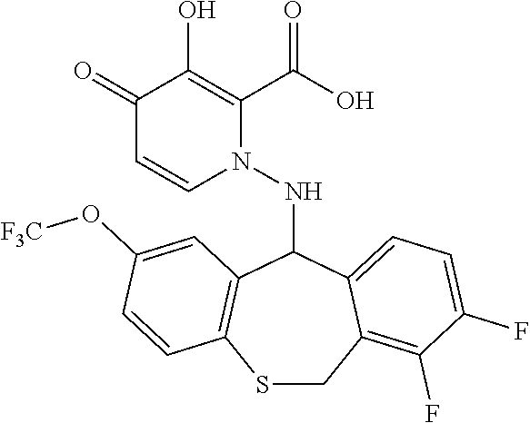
C1(=O)C=CN(NC2C3=C(SCC4=C(F)C(F)=CC=C24)C=CC(O[F3C])=C3)C(C(O)=O)=C1O
